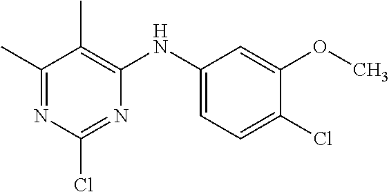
C1(C)=NC(Cl)=NC(NC2=CC=C(Cl)C(OC)=C2)=C1C
